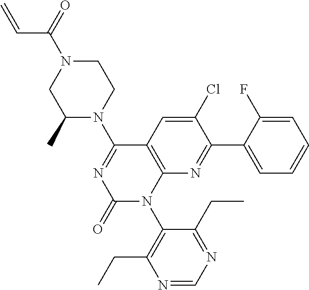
C1(C)N(C2=NC(=O)N(C3=C(CC)N=CN=C3CC)C3=C2C=C(Cl)C(C2=CC=CC=C2F)=N3)CCN(C(=O)C=C)C1
